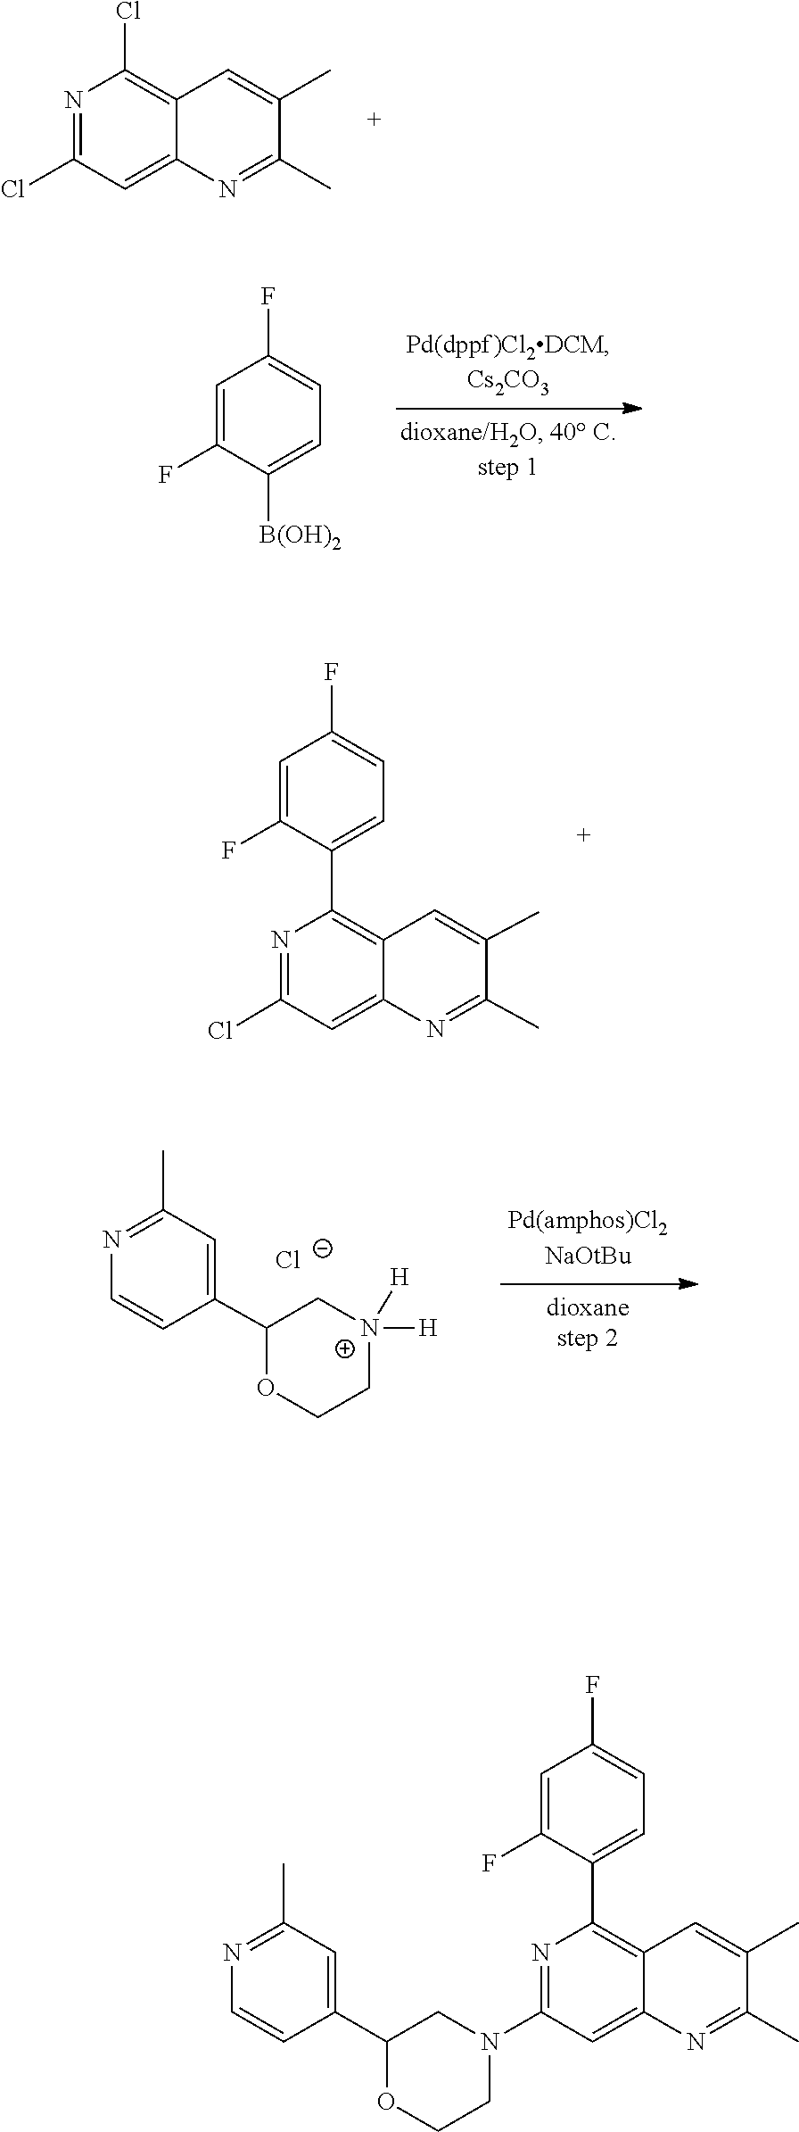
C1(Cl)=NC(Cl)=C2C=C(C)C(C)=NC2=C1.C1(F)=CC(F)=CC=C1[B(OH)2].C1(Cl)=NC(C2=CC=C(F)C=C2F)=C2C=C(C)C(C)=NC2=C1.C1=C(C2C[N+]([H])([H])CCO2)C=CN=C1C.[Cl-].C1(C)=NC=CC(C2CN(C3=NC(C4=CC=C(F)C=C4F)=C4C=C(C)C(C)=NC4=C3)CCO2)=C1
